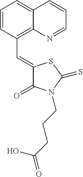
C1=CC(C=C2C(=O)N(CCCC(=O)O)C(=S)S2)=C2C(=C1)C=CC=N2
